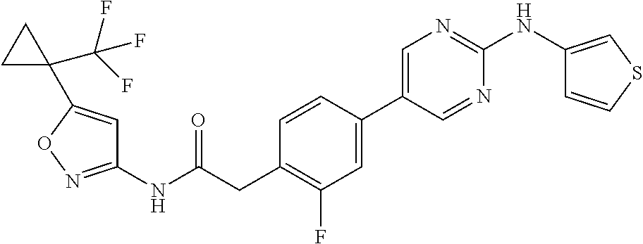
C1=CC(C2=CN=C(NC3=CSC=C3)N=C2)=CC(F)=C1CC(NC1=NOC(C2(C(F)(F)F)CC2)=C1)=O
